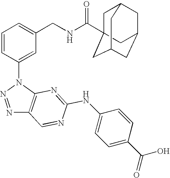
N1=NN(C2=CC(CNC(=O)C34CC5CC(CC(C3)C5)C4)=CC=C2)C2=C1C=NC(NC1=CC=C(C(=O)O)C=C1)=N2
